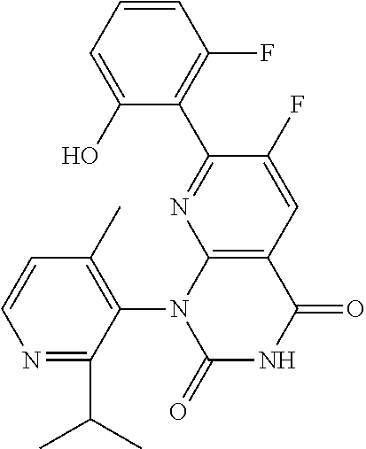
C1=CC(C)=C(N2C(=O)NC(=O)C3=C2N=C(C2=C(F)C=CC=C2O)C(F)=C3)C(C(C)C)=N1
